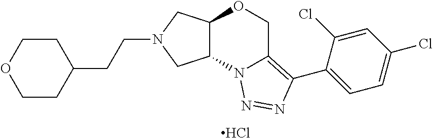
Cl.C(N1CC2C(C1)N1C(=C(C3=CC=C(Cl)C=C3Cl)N=N1)CO2)CC1CCOCC1
